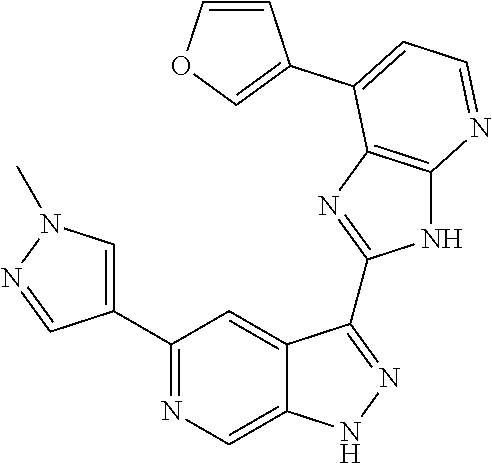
C1(C2=NC=C3C(=C2)C(C2=NC4=C(N2)N=CC=C4C2=COC=C2)=NN3)=CN(C)N=C1
